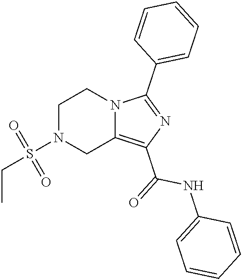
C1N(S(CC)(=O)=O)CC2=C(C(=O)NC3=CC=CC=C3)N=C(C3=CC=CC=C3)N2C1
